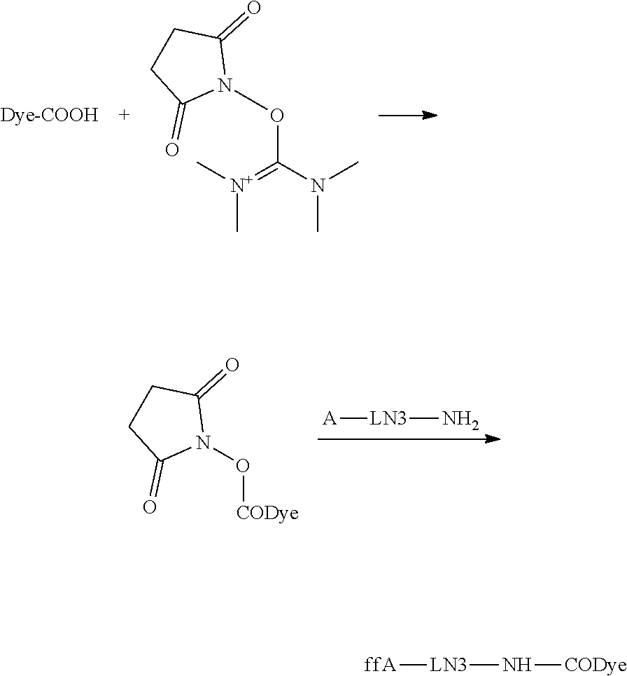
N(C)(C)C(=[N+](C)C)ON1C(=O)CCC1=O.[A][LN3]N.C1C(=O)N(O[CODye])C(=O)C1.[ffA][LN3]N[CODye]
